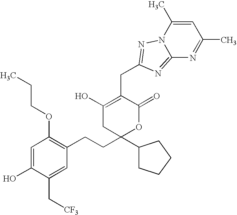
C1=C(O)C(C[CF3])=CC(CCC2(C3CCCC3)OC(=O)C(CC3=NN4C(C)=CC(C)=NC4=N3)=C(O)C2)=C1OCCC
